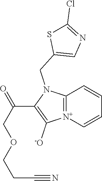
[N+]12=C(N(CC3=CN=C(Cl)S3)C(C(COCCC#N)=O)=C1[-O])C=CC=C2
